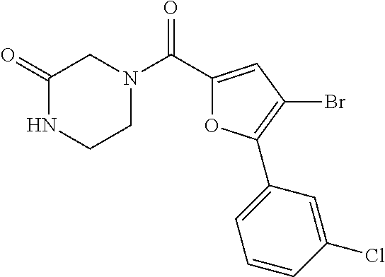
N1(C(C2=CC(Br)=C(C3=CC=CC(Cl)=C3)O2)=O)CC(=O)NCC1
